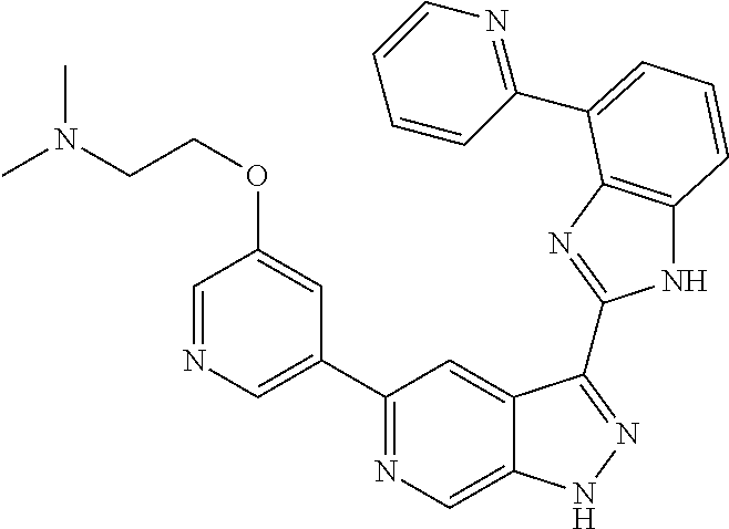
C1(C2=NC=C3C(=C2)C(C2=NC4=C(N2)C=CC=C4C2=NC=CC=C2)=NN3)=CN=CC(OCCN(C)C)=C1
